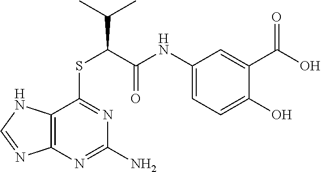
C12=C(N=C(N)N=C1SC(C(NC1=CC=C(O)C(C(O)=O)=C1)=O)C(C)C)N=CN2
